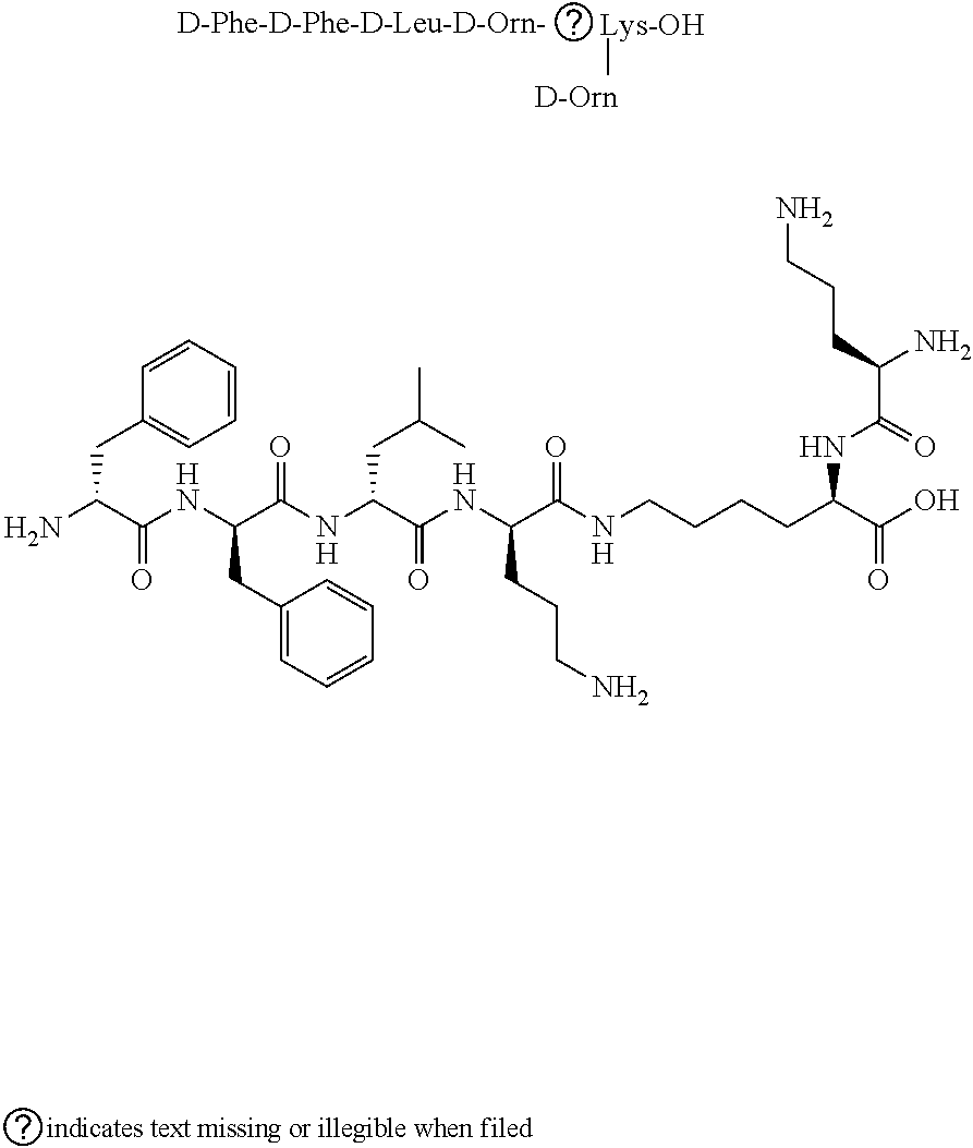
NC(C(NC(C(NC(C(NC(C(NCCCCC(C(O)=O)NC(=O)C(N)CCCN)=O)CCCN)=O)CC(C)C)=O)CC1=CC=CC=C1)=O)CC1=CC=CC=C1.[D-Orn].[Lys-OH]
